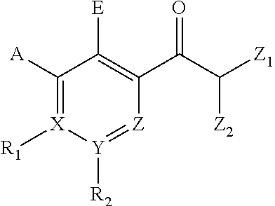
C1([A])=[X]([R1])[Y]([R2])=[Z]C(C(C([Z1])[Z2])=O)=C1[E]
